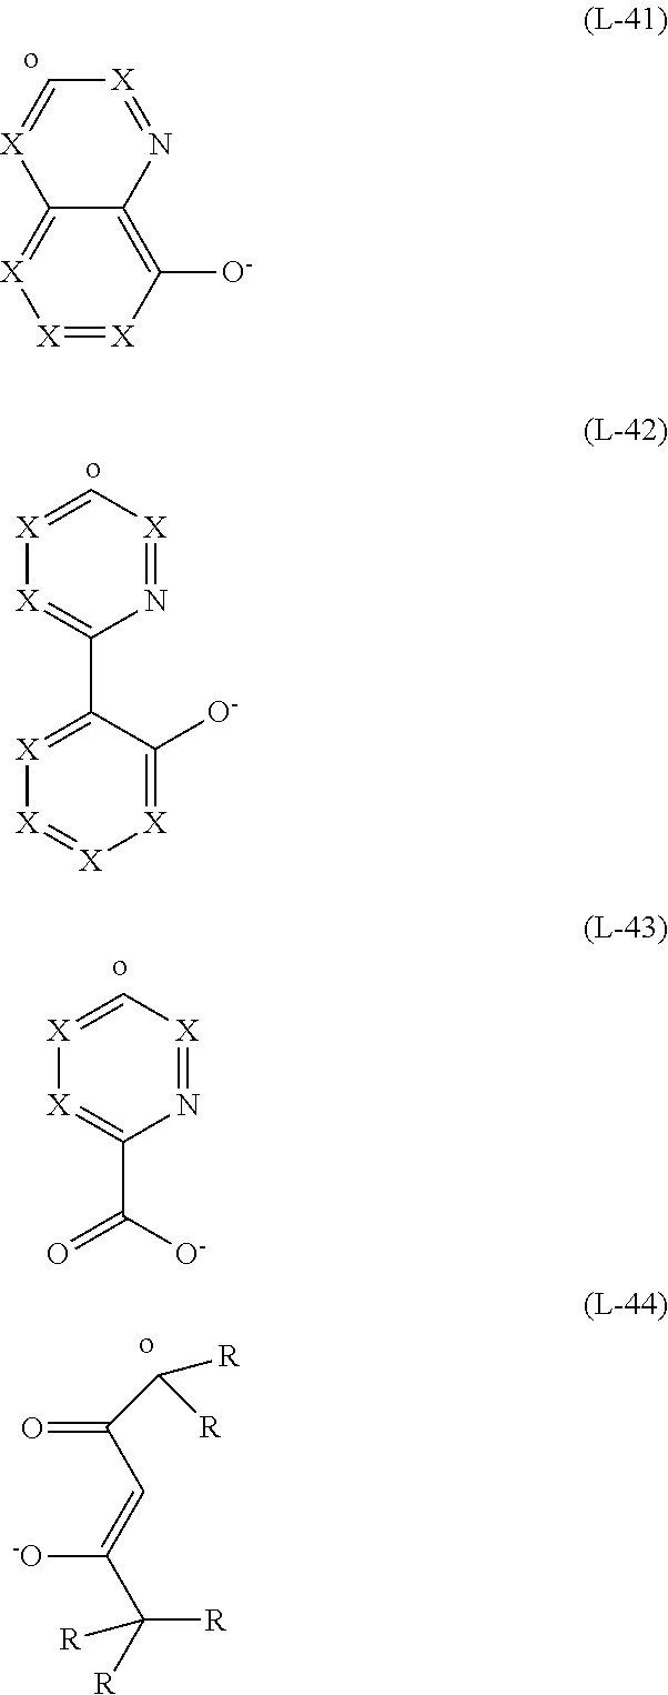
[X]1=NC2=C([O-])[X]=[X][X]=C2[X]=C1.[X]1=C[X]=NC(C2=[X][X]=[X][X]=C2[O-])=[X]1.[X]1=C[X]=NC(C(=O)[O-])=[X]1.C(=O)(C=C([-O])C([R])([R])[R])C([R])[R]
